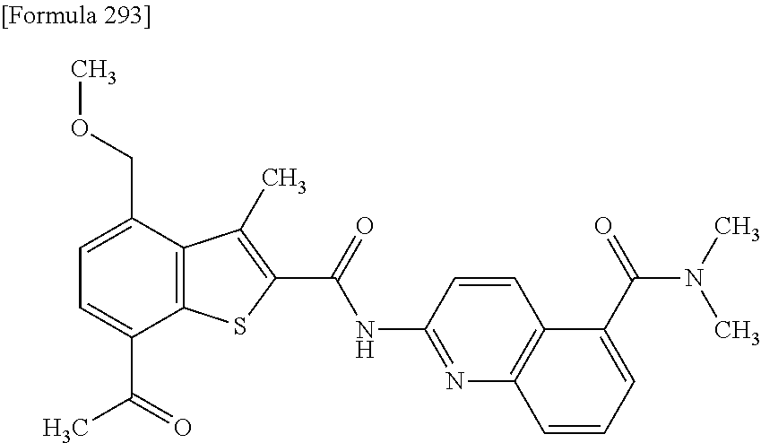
C1=C(C(=O)C)C2=C(C(COC)=C1)C(C)=C(C(=O)NC1=NC3=C(C=C1)C(C(N(C)C)=O)=CC=C3)S2
